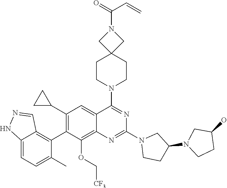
C12=CC=C(C)C(C3=C(C4CC4)C=C4C(=C3OC[CF3])N=C(N3CCC(N5CCC(O)C5)C3)N=C4N3CCC4(CC3)CN(C(=O)C=C)C4)=C1C=NN2
